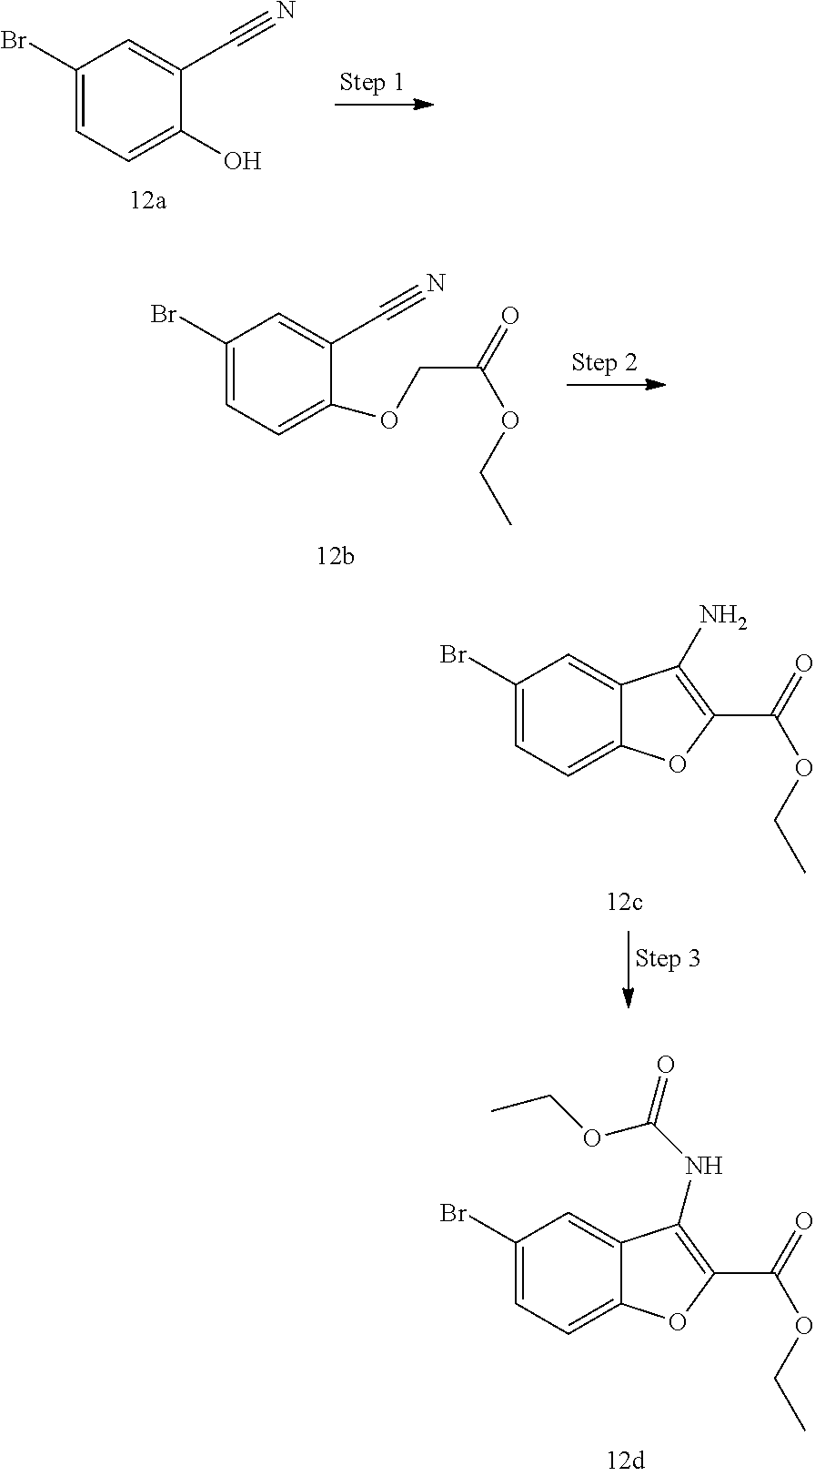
C1(Br)=CC=C(O)C(C#N)=C1.C1(Br)=CC=C(OCC(=O)OCC)C(C#N)=C1.C1(Br)=CC=C2C(=C1)C(N)=C(C(=O)OCC)O2.C1(Br)=CC=C2C(=C1)C(NC(=O)OCC)=C(C(=O)OCC)O2
